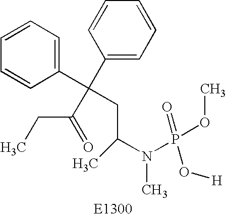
C1=CC=C(C(C2=CC=CC=C2)(CC(N(P(OC)(=O)O[H])C)C)C(=O)CC)C=C1
